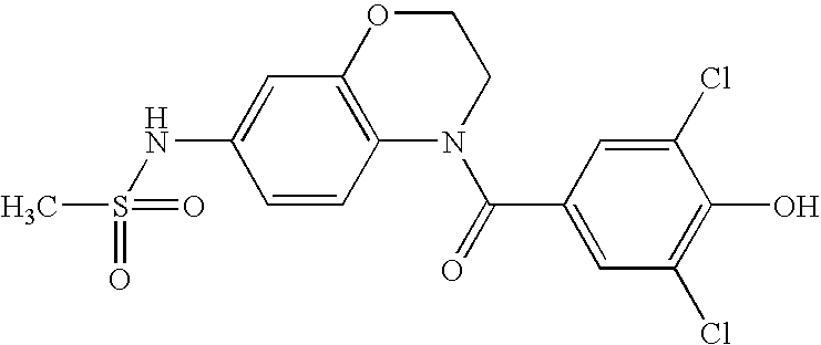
C1=CC2=C(C=C1NS(=O)(C)=O)OCCN2C(=O)C1=CC(Cl)=C(O)C(Cl)=C1
